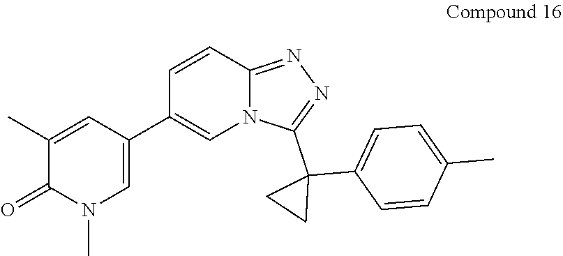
C1(C2=CN(C)C(=O)C(C)=C2)=CN2C(=NN=C2C2(C3=CC=C(C)C=C3)CC2)C=C1
